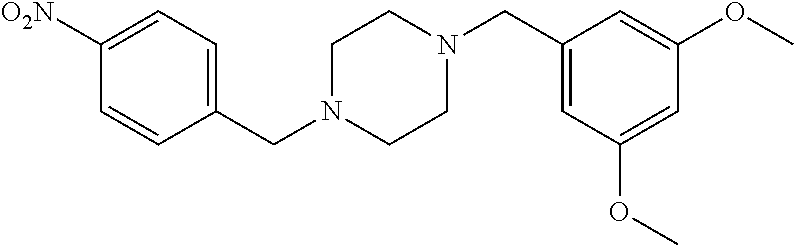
C1(CN2CCN(CC3=CC(OC)=CC(OC)=C3)CC2)=CC=C([O2N])C=C1
